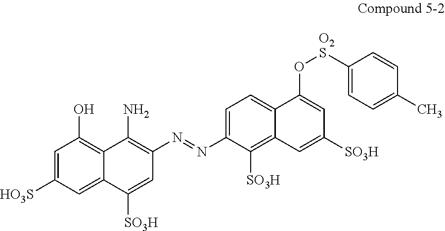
C1=C([HO3S])C=C2C(=C1O)C(N)=C(N=NC1=CC=C3C(=C1[SO3H])C=C([SO3H])C=C3O[O2S]C1=CC=C(C)C=C1)C=C2[SO3H]
